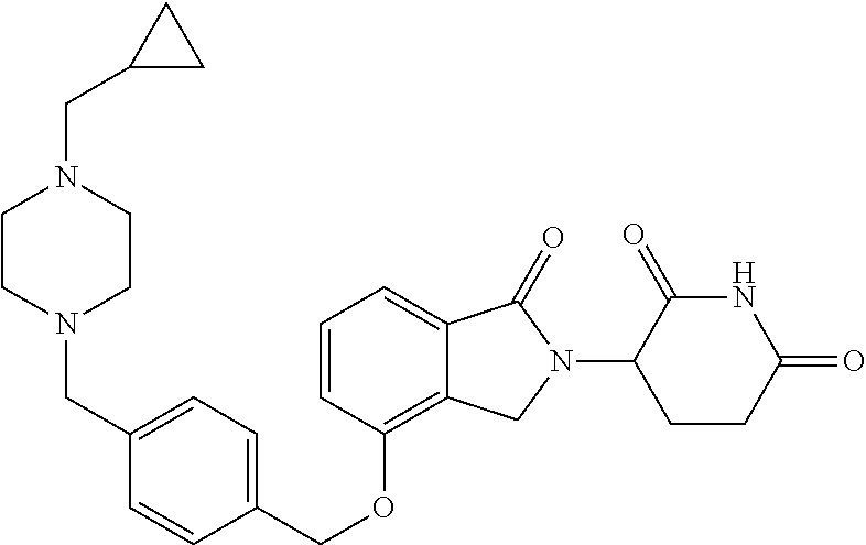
C(OC1=C2C(=CC=C1)C(=O)N(C1C(=O)NC(=O)CC1)C2)C1=CC=C(CN2CCN(CC3CC3)CC2)C=C1
